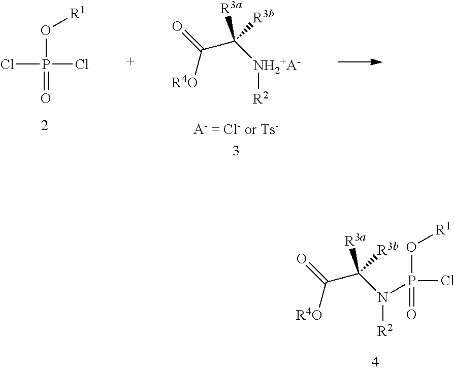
C([R4O])(=O)C(N([R2])P(Cl)(=O)O[R1])([R3a])[R3b].ClP(Cl)(=O)O[R1].C([R4O])(=O)C([NH2+A-][R2])([R3a])[R3b]
